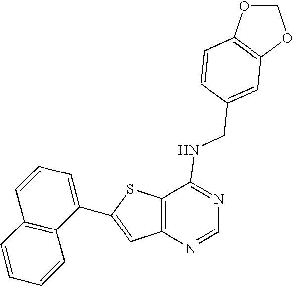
C12=C(N=CN=C1NCC1=CC3=C(OCO3)C=C1)C=C(C1=CC=CC3=C1C=CC=C3)S2
